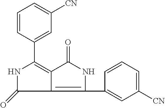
C1=CC(C2=C3C(=C(C4=CC([CN])=CC=C4)NC3=O)C(=O)N2)=CC([CN])=C1
